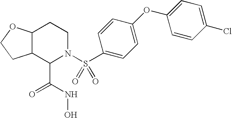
C12C(C(C(NO)=O)N(S(C3=CC=C(OC4=CC=C(Cl)C=C4)C=C3)(=O)=O)CC1)CCO2
